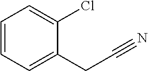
C1=CC=C(CC#N)C(Cl)=C1
